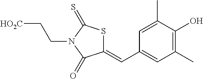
C1(=CC2=CC(C)=C(O)C(C)=C2)SC(=S)N(CC[HO2C])C1=O
